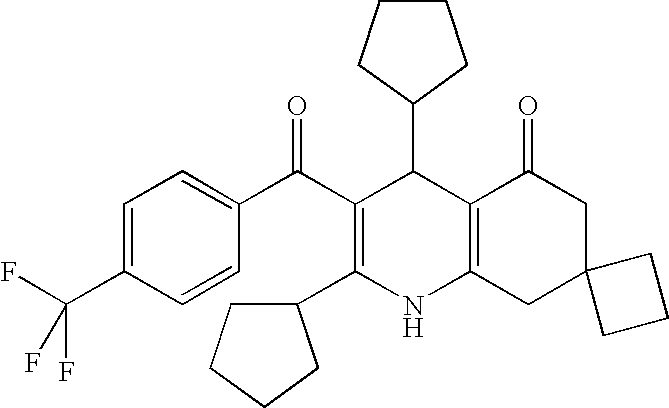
C1(C2C(C(C3=CC=C(C(F)(F)F)C=C3)=O)=C(C3CCCC3)NC3=C2C(=O)CC2(C3)CCC2)CCCC1
